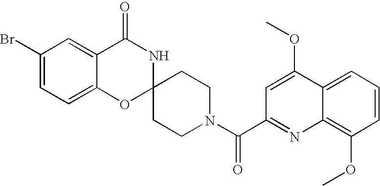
C1(Br)=CC=C2C(=C1)C(=O)NC1(O2)CCN(C(=O)C2=NC3=C(OC)C=CC=C3C(OC)=C2)CC1
